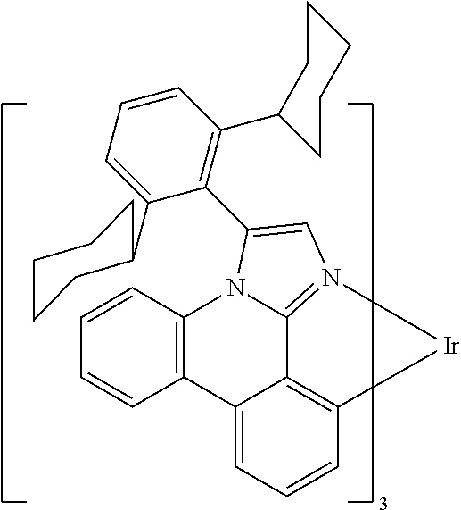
C1=CC=C2C3=C1[Ir]N1=C3N(C3=C2C=CC=C3)C(C2=C(C3CCCCC3)C=CC=C2C2CCCCC2)=C1
